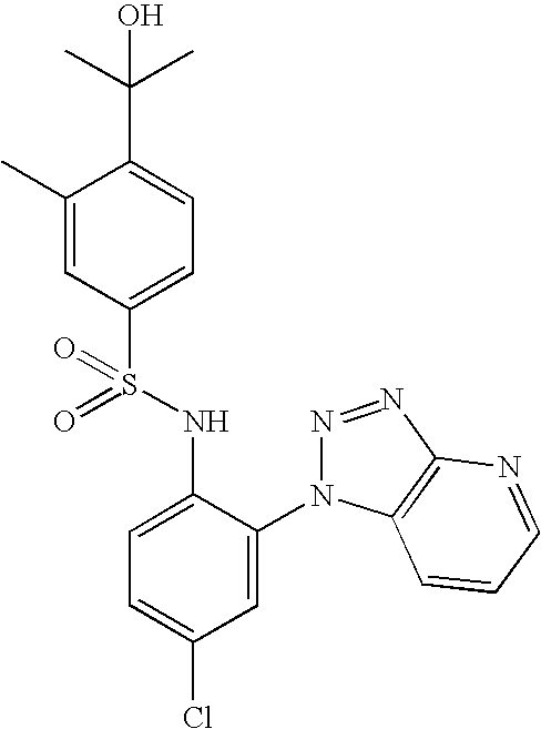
C1(C)=CC(S(=O)(NC2=CC=C(Cl)C=C2N2N=NC3=C2C=CC=N3)=O)=CC=C1C(C)(C)O
